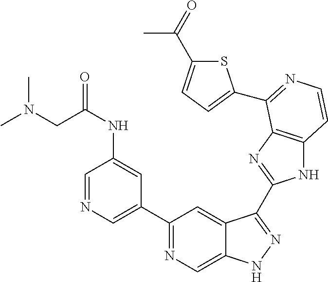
C1(C2=CN=CC(NC(CN(C)C)=O)=C2)=NC=C2C(=C1)C(C1=NC3=C(N1)C=CN=C3C1=CC=C(C(=O)C)S1)=NN2
